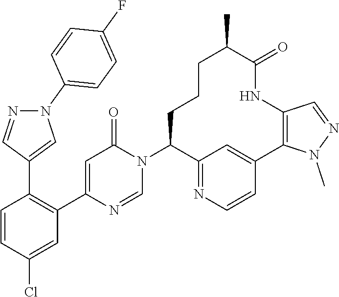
C1=CC(Cl)=CC(C2=CC(=O)N(C3C4=NC=CC(=C4)C4=C(NC(=O)C(C)CCC3)C=NN4C)C=N2)=C1C1=CN(C2=CC=C(F)C=C2)N=C1
